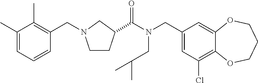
C1(CN(C(=O)C2CCN(CC3=C(C)C(C)=CC=C3)C2)CC(C)C)=CC(Cl)=C2C(=C1)OCCCO2
